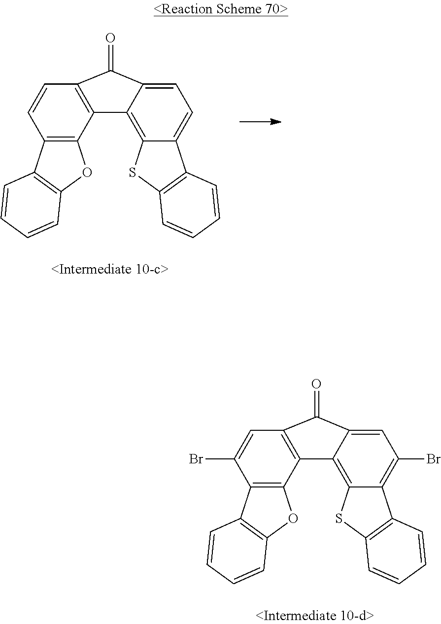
C1=CC2=C(C3=C1C(=O)C1=CC=C4C(=C31)SC1=C4C=CC=C1)OC1=C2C=CC=C1.C1=C(Br)C2=C(C3=C1C(=O)C1=CC(Br)=C4C(=C31)SC1=C4C=CC=C1)OC1=C2C=CC=C1
